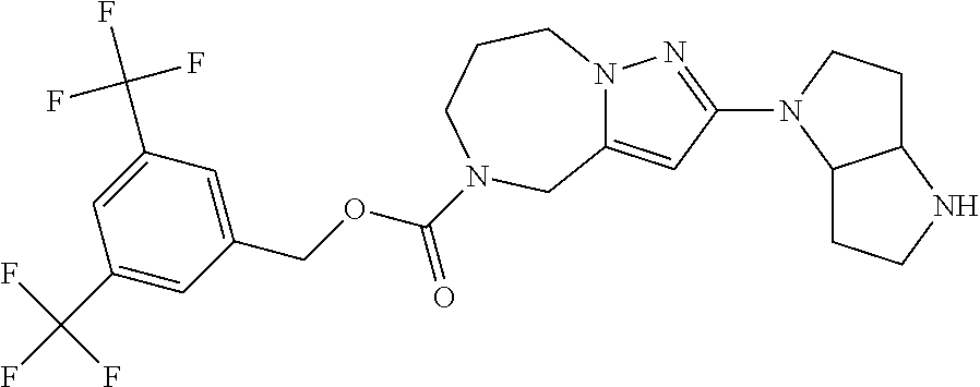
C1(C(F)(F)F)=CC(COC(=O)N2CCCN3C(=CC(N4CCC5C4CCN5)=N3)C2)=CC(C(F)(F)F)=C1
